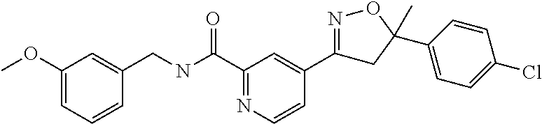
C1(OC)=CC=CC(CNC(C2=NC=CC(C3=NOC(C4=CC=C(Cl)C=C4)(C)C3)=C2)=O)=C1
